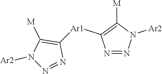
N1=NN([Ar2])C([M])=C1[Ar1]C1=C([M])N([Ar2])N=N1
